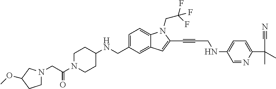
C1=C(CNC2CCN(C(CN3CCC(OC)C3)=O)CC2)C=C2C(=C1)N(CC(F)(F)F)C(C#CCNC1=CC=C(C(C)(C)C#N)N=C1)=C2
